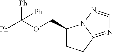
C(C1CCC2=NC=NN12)OC([Ph])([Ph])[Ph]
